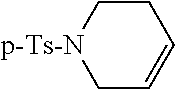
C1C[p-Ts-N]CC=C1
